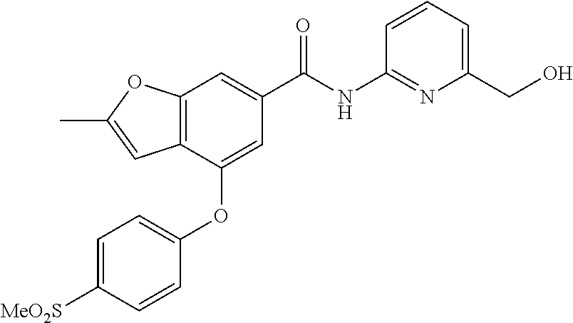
C12=C(C(OC3=CC=C([MeO2S])C=C3)=CC(C(NC3=NC(CO)=CC=C3)=O)=C1)C=C(C)O2
